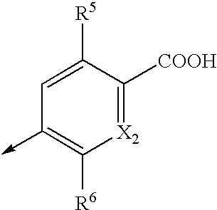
C1=C([R5])C([COOH])=[X2]C([R6])=C1->C
